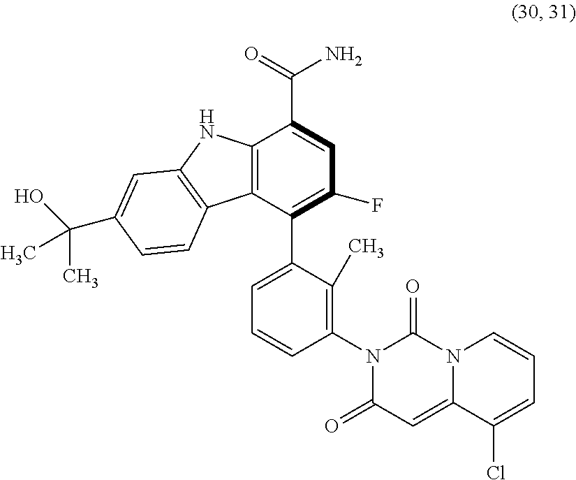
C12=C(C(C3=CC=CC(N4C(=O)C=C5N(C4=O)C=CC=C5Cl)=C3C)=C(F)C=C1C(=O)N)C1=C(N2)C=C(C(O)(C)C)C=C1
